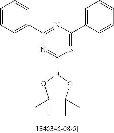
C1(C)(C)C(C)(C)OB(C2=NC(C3=CC=CC=C3)=NC(C3=CC=CC=C3)=N2)O1
